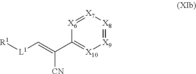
[X9]1=[X8][X7]=[X6]C(C(=C[L1][R1])[CN])=[X10]1
